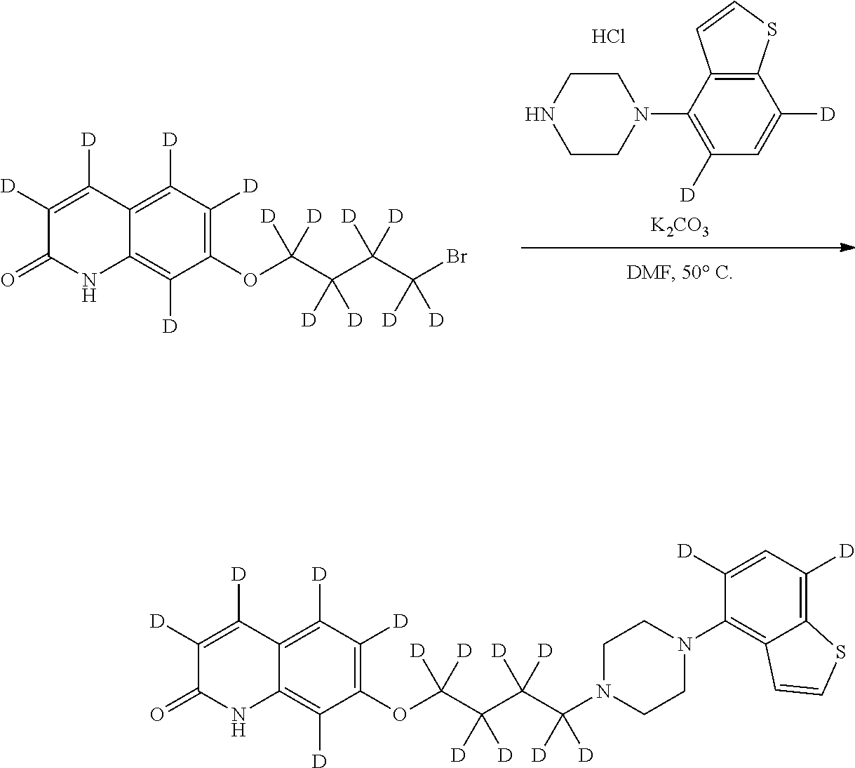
C1([D])=C2C(=C([D])C(OC(C([D])([D])C(C(Br)([D])[D])([D])[D])([D])[D])=C1[D])NC(=O)C([D])=C2[D].[K2CO3].Cl.C1CNCCN1C1=C([D])C=C([D])C2=C1C=CS2.C1([D])=C2C(=C([D])C(OC(C([D])([D])C(C(N3CCN(C4=C5C(=C([D])C=C4[D])SC=C5)CC3)([D])[D])([D])[D])([D])[D])=C1[D])NC(=O)C([D])=C2[D]
